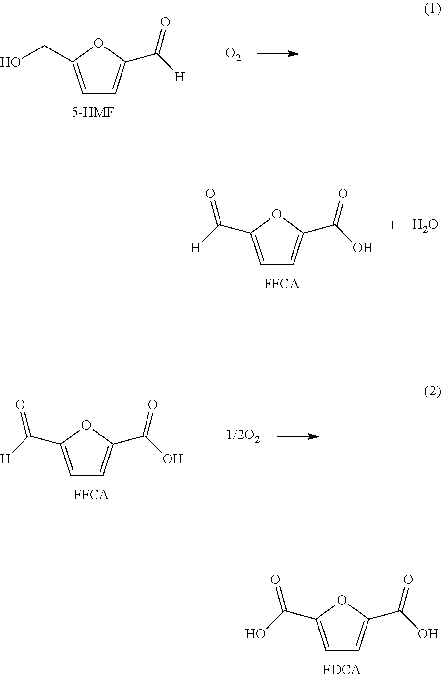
C1=C(CO)OC(C(=O)[H])=C1.[O2].C1=C(C(=O)[H])OC(C(=O)O)=C1.O.C1=C(C(=O)O)OC(C(=O)O)=C1.C1=C(C(=O)[H])OC(C(=O)O)=C1.[1/2O2]
